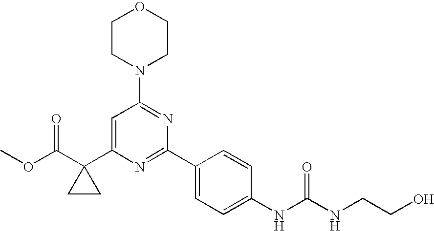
O(C(=O)C1(C2=CC(N3CCOCC3)=NC(C3=CC=C(NC(NCCO)=O)C=C3)=N2)CC1)C
